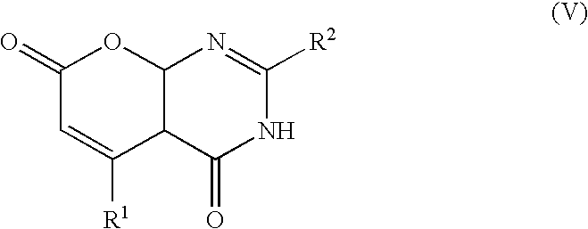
C1(=O)C=C([R1])C2C(O1)N=C([R2])NC2=O
